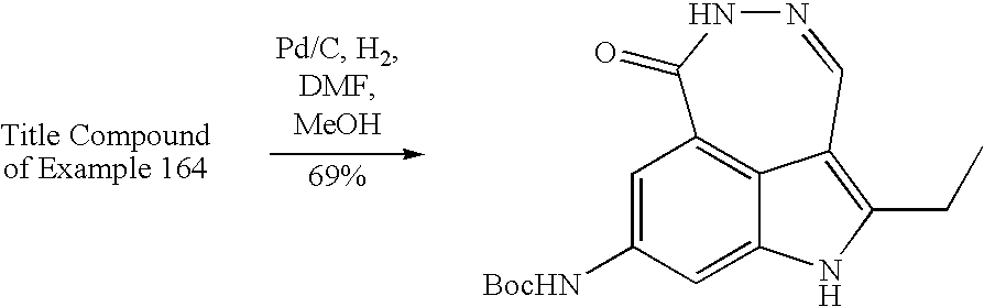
C1=C([BocHN])C=C2NC(CC)=C3C2=C1C(=O)NN=C3
